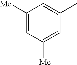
C1([Me])=CC([Me])=CC(C)=C1
